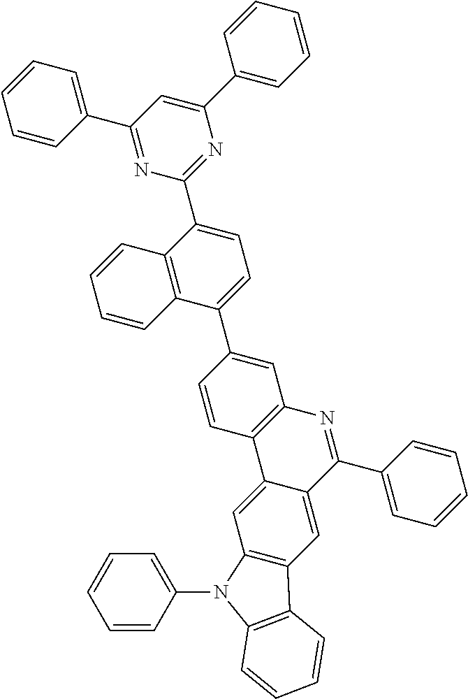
C1=CC(C2=NC(C3=CC=C(C4=CC5=C(C=C4)C4=CC6=C(C=C4C(C4=CC=CC=C4)=N5)C4=C(N6C5=CC=CC=C5)C=CC=C4)C4=C3C=CC=C4)=NC(C3=CC=CC=C3)=C2)=CC=C1
